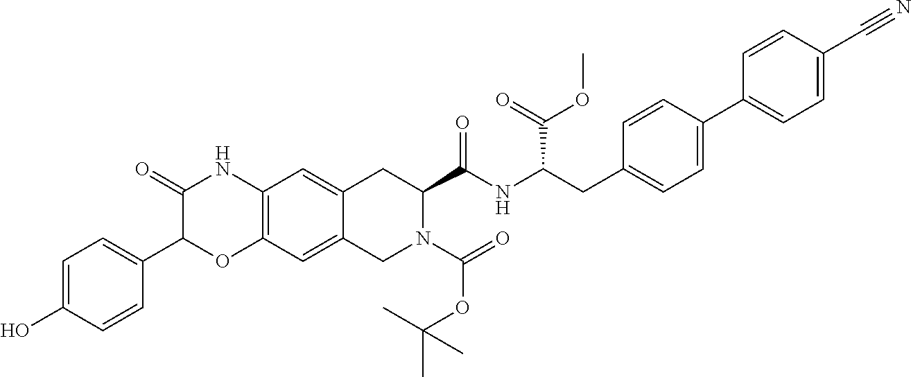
C1=C(O)C=CC(C2OC3=C(NC2=O)C=C2C(=C3)CN(C(=O)OC(C)(C)C)C(C(NC(CC3=CC=C(C4=CC=C(C#N)C=C4)C=C3)C(=O)OC)=O)C2)=C1
